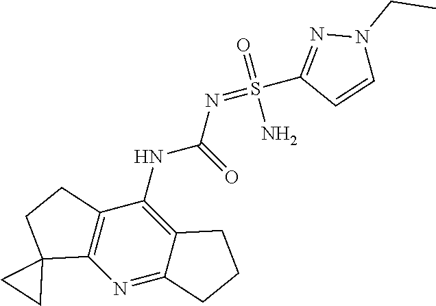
C1(NC(=O)N=S(C2=NN(CC)C=C2)(=O)N)=C2C(=NC3=C1CCC31CC1)CCC2
